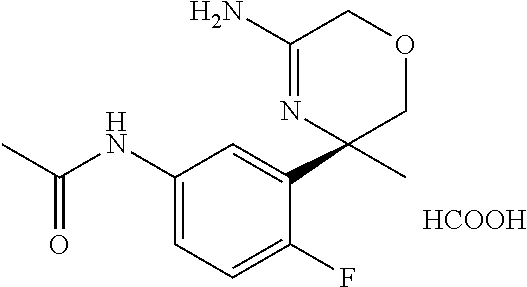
C1(NC(C)=O)=CC=C(F)C(C2(C)N=C(N)COC2)=C1.[HCOOH]
